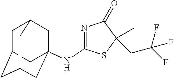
N(C1=NC(=O)C(C)(CC(F)(F)F)S1)C12CC3CC(CC(C1)C3)C2
